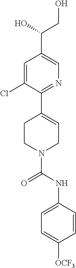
C1=C(Cl)C(C2=CCN(C(NC3=CC=C([OCF3])C=C3)=O)CC2)=NC=C1C(CO)O
